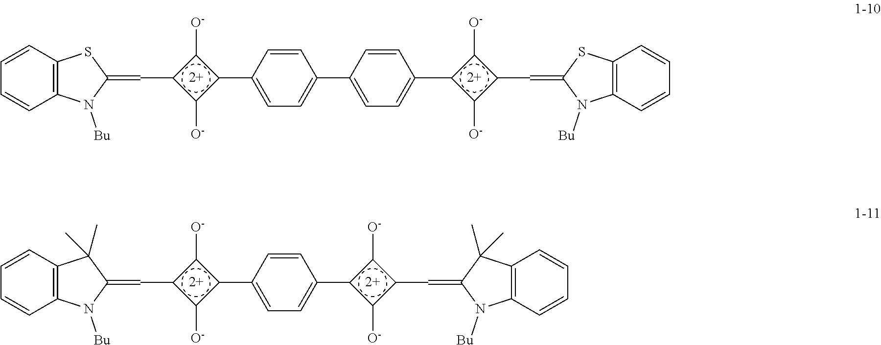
C1=CC2=C(C=C1)N([Bu])C(=Cc1c([O-])c(C3=CC=C(C4=CC=C(c5c([O-])c(C=C6N([Bu])C7=C(S6)C=CC=C7)c5[O-])C=C4)C=C3)c1[O-])S2.C1=CC2=C(C=C1)N([Bu])C(=Cc1c([O-])c(C3=CC=C(c4c([O-])c(C=C5N([Bu])C6=C(C5(C)C)C=CC=C6)c4[O-])C=C3)c1[O-])C2(C)C
